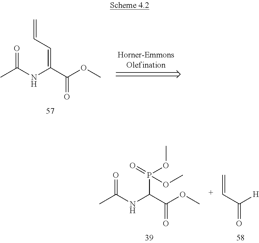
CC(NC(C(=O)OC)=CC=C)=O.CC(NC(C(=O)OC)P(=O)(OC)OC)=O.C(C([H])=O)=C
